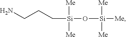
NCCC[Si](O[Si]([Me])([Me])[Me])([Me])[Me]
